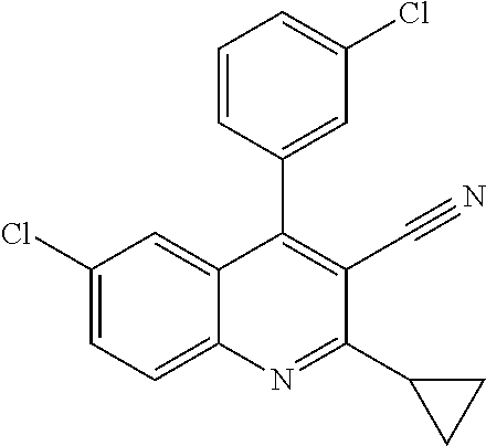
C1(Cl)=CC=C2C(=C1)C(C1=CC(Cl)=CC=C1)=C(C#N)C(C1CC1)=N2
